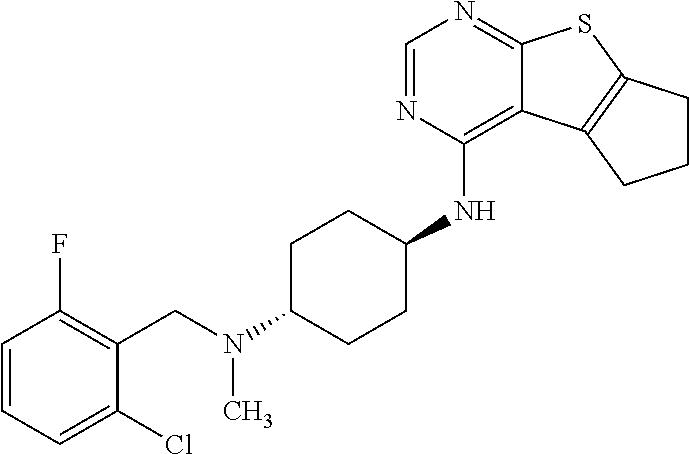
C1=NC(NC2CCC(N(CC3=C(F)C=CC=C3Cl)C)CC2)=C2C(=N1)SC1=C2CCC1
